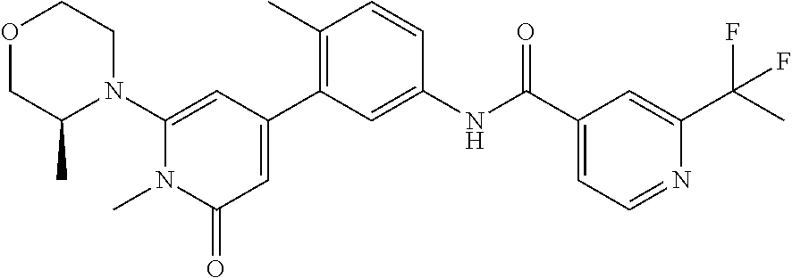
C1=C(C2=C(C)C=CC(NC(C3=CC=NC(C(C)(F)F)=C3)=O)=C2)C=C(N2CCOCC2C)N(C)C1=O
